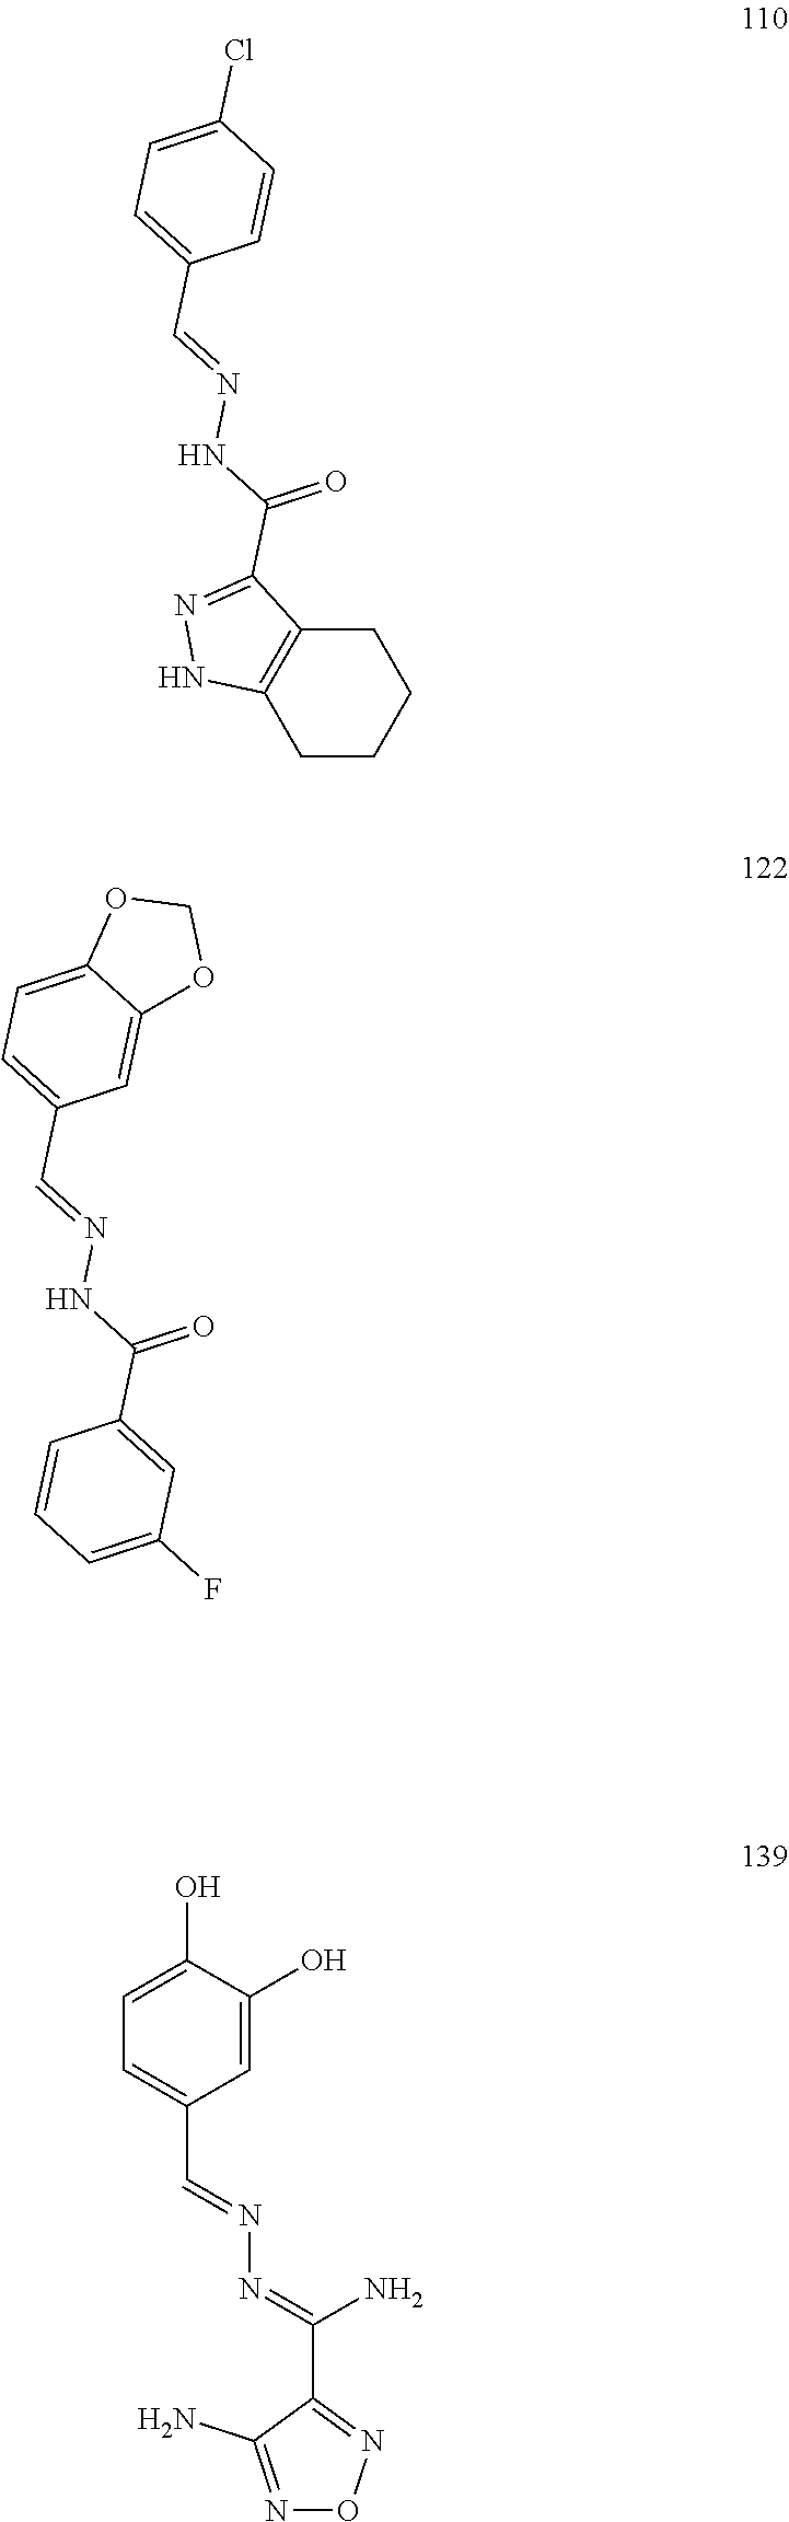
C1CCCC2=C1NN=C2C(=O)NN=CC1=CC=C(Cl)C=C1.C1=C(O)C(O)=CC(C=NN=C(C2=NON=C2N)N)=C1.C1(C(=O)NN=CC2=CC=C3C(=C2)OCO3)=CC(F)=CC=C1
